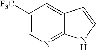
C1([F3C])=CN=C2C(=C1)C=CN2
